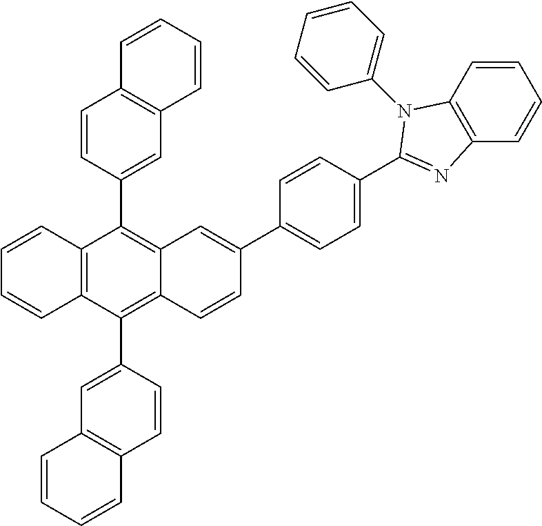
C12=C(C3=CC4=C(C=C3)C=CC=C4)C3=C(C(C4=CC5=C(C=C4)C=CC=C5)=C1C=C(C1=CC=C(C4=NC5=C(C=CC=C5)N4C4=CC=CC=C4)C=C1)C=C2)C=CC=C3
